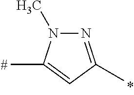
N1=C(C)C=C(C)N1C
